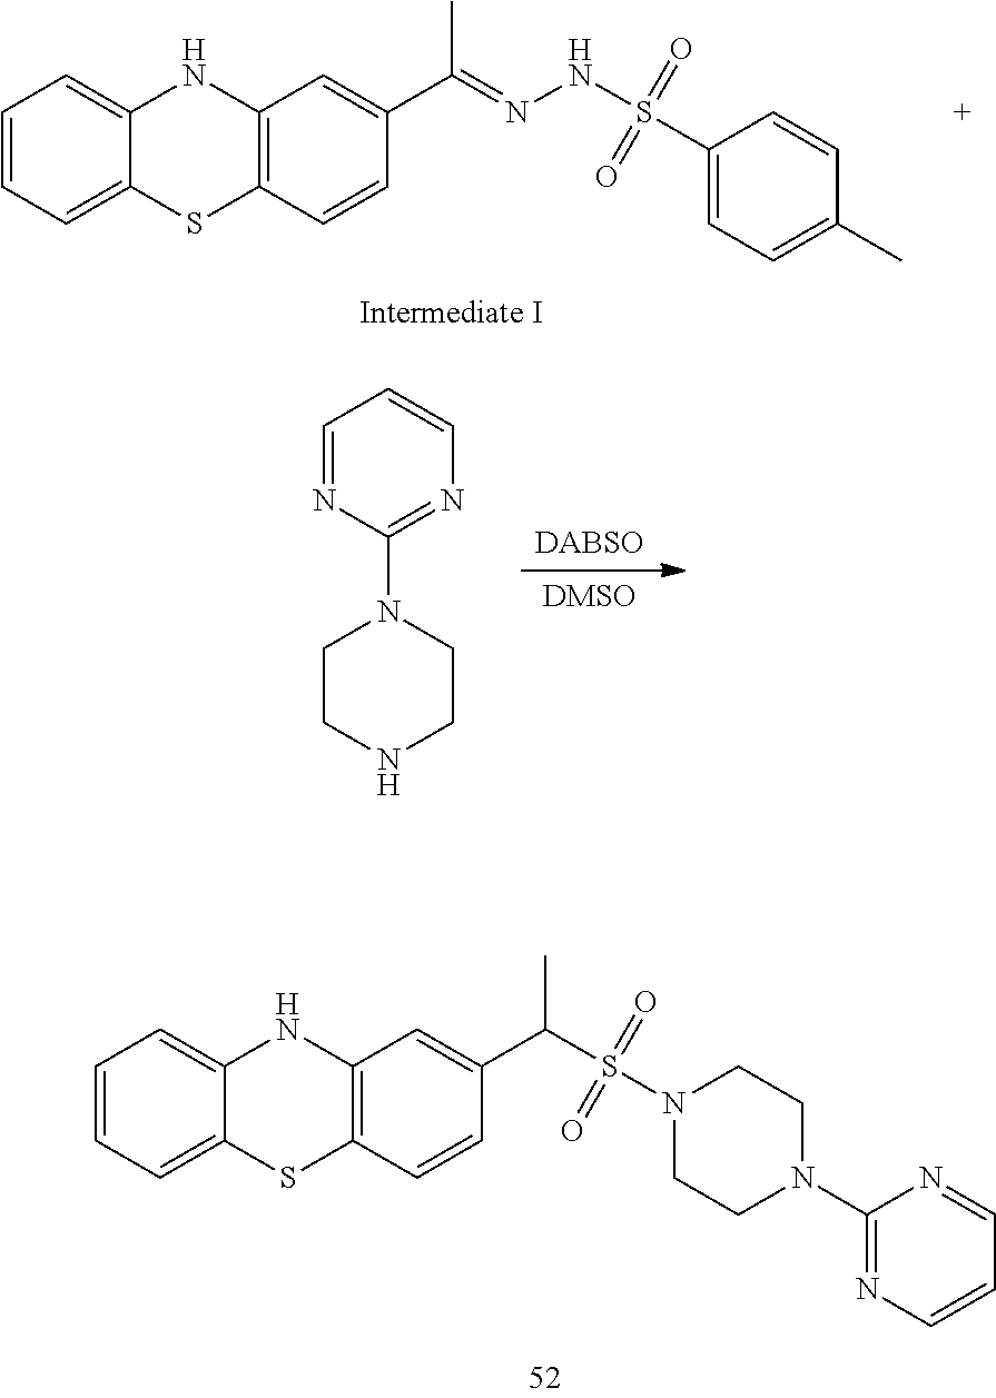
CC(=NNS(=O)(=O)C1=CC=C(C)C=C1)C1=CC2=C(SC3=CC=CC=C3N2)C=C1.[DABSO].[DMSO].C1CNCCN1C1=NC=CC=N1.C1N(C2=NC=CC=N2)CCN(S(=O)(=O)C(C2=CC3=C(SC4=CC=CC=C4N3)C=C2)C)C1
